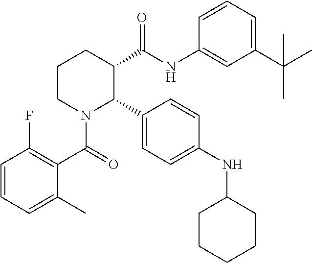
C1CN(C(C2=C(F)C=CC=C2C)=O)C(C2=CC=C(NC3CCCCC3)C=C2)C(C(NC2=CC(C(C)(C)C)=CC=C2)=O)C1
